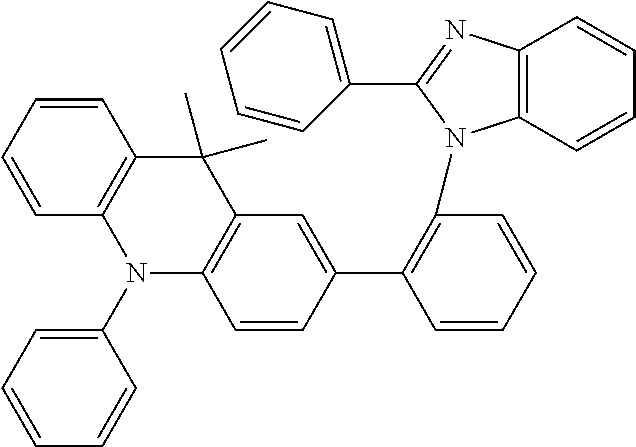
C1(C2=C(N3C4=C(C=CC=C4)N=C3C3=CC=CC=C3)C=CC=C2)=CC2=C(C=C1)N(C1=CC=CC=C1)C1=C(C=CC=C1)C2(C)C
